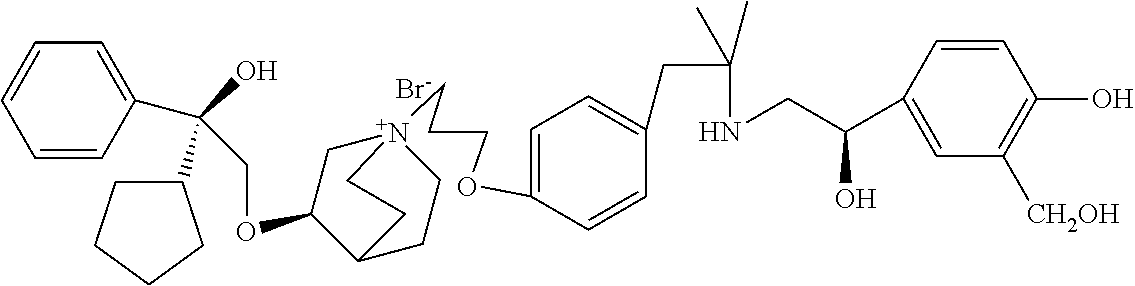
[Br-].C(OC1C[N+]2(CCCOC3=CC=C(CC(NCC(C4=CC([CH2OH])=C(O)C=C4)O)(C)C)C=C3)CCC1CC2)C(C1=CC=CC=C1)(O)C1CCCC1
